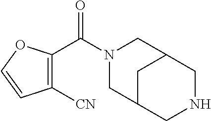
C1([CN])=C(C(N2CC3CC(C2)CNC3)=O)OC=C1
